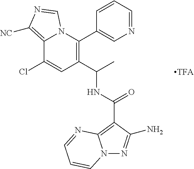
C12=C([NC])N=CN1C(C1=CN=CC=C1)=C(C(C)NC(=O)C1=C3N(N=C1N)C=CC=N3)C=C2Cl
